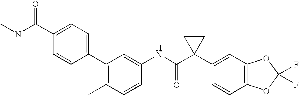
C1(C2=CC=C(C(N(C)C)=O)C=C2)=C(C)C=CC(NC(C2(C3=CC4=C(C=C3)OC(F)(F)O4)CC2)=O)=C1
